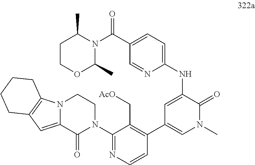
N12C(=CC3=C1CCCC3)C(=O)N(C1=NC=CC(C3=CN(C)C(=O)C(NC4=CC=C(C(N5C(C)CCOC5C)=O)C=N4)=C3)=C1C[AcO])CC2
